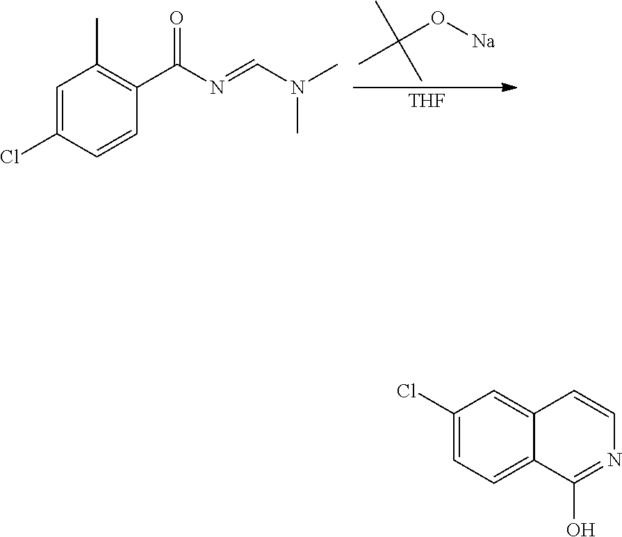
CC(O[Na])(C)C.[THF].C1=C(Cl)C=CC(C(=O)N=CN(C)C)=C1C.C1(Cl)=CC=C2C(=C1)C=CN=C2O
